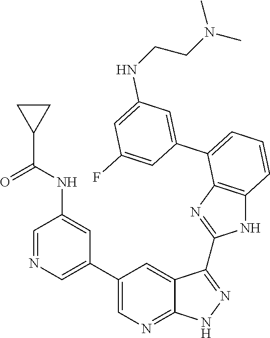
C1=C(C2=CC=CC3=C2N=C(C2=NNC4=NC=C(C5=CN=CC(NC(C6CC6)=O)=C5)C=C42)N3)C=C(F)C=C1NCCN(C)C
